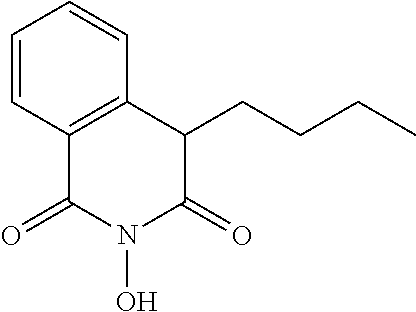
C1=CC2=C(C=C1)C(CCCC)C(=O)N(O)C2=O
